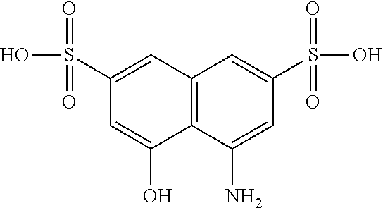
C12=C(C(N)=CC(S(O)(=O)=O)=C1)C(O)=CC(S(O)(=O)=O)=C2
